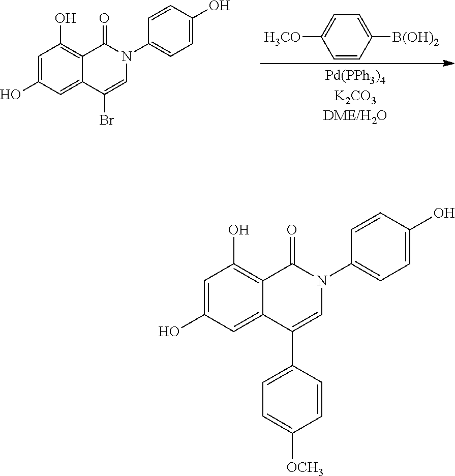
C1=CC([B(OH)2])=CC=C1[H3CO].C1=C(O)C=C2C(=C1O)C(=O)N(C1=CC=C(O)C=C1)C=C2Br.C1=C(O)C=C2C(=C1O)C(=O)N(C1=CC=C(O)C=C1)C=C2C1=CC=C([OCH3])C=C1
